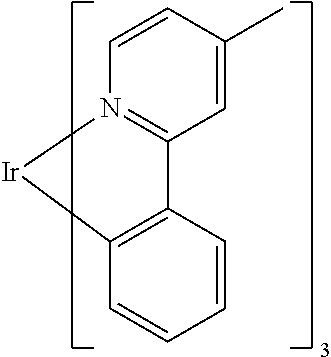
C12=C(C=CC=C1)C1=N(C=CC(C)=C1)[Ir]2
